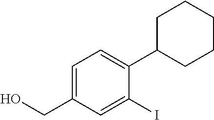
C1=C(CO)C=C(I)C(C2CCCCC2)=C1
